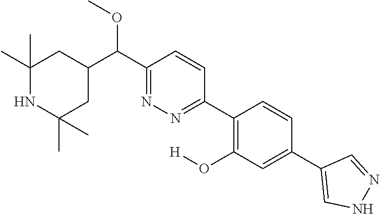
C1(C)(C)NC(C)(C)CC(C(C2=NN=C(C3=C(O[H])C=C(C4=CNN=C4)C=C3)C=C2)OC)C1
